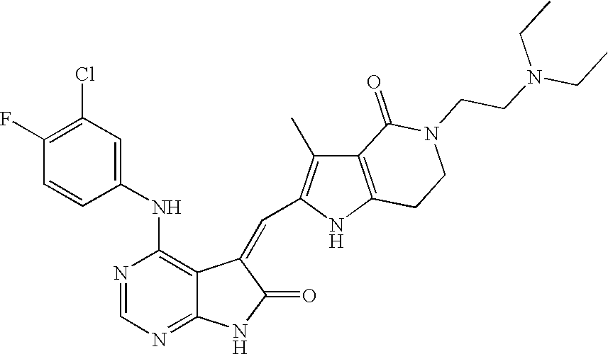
N1=CN=C2C(=C1NC1=CC(Cl)=C(F)C=C1)C(=CC1=C(C)C3=C(N1)CCN(CCN(CC)CC)C3=O)C(=O)N2
